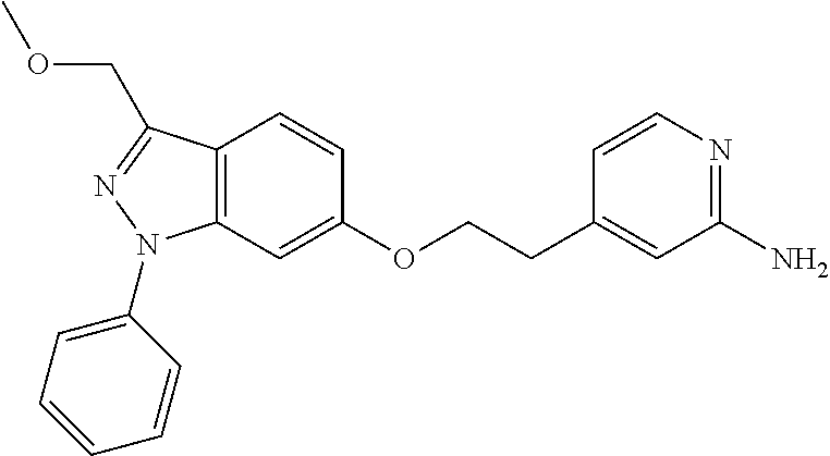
C1(OCCC2=CC(N)=NC=C2)=CC2=C(C=C1)C(COC)=NN2C1=CC=CC=C1
